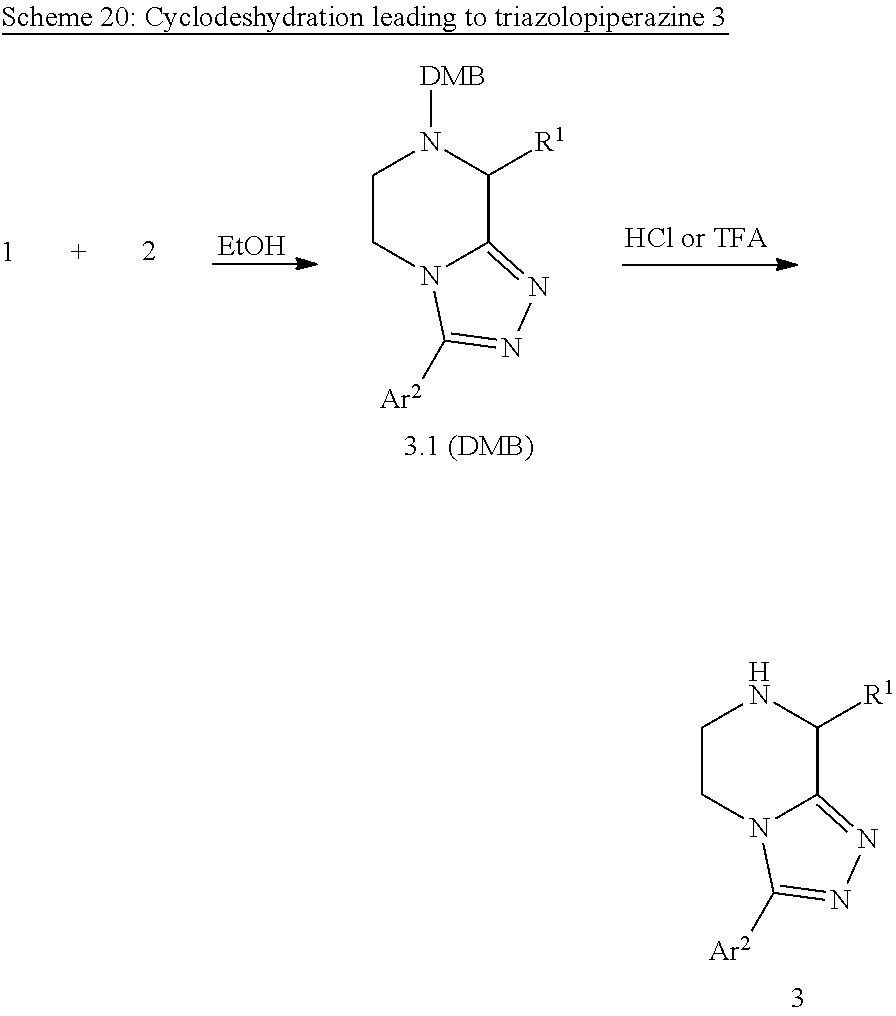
C1CN2C(=NN=C2[Ar2])C([R1])N1.[EtOH].C1CN2C(=NN=C2[Ar2])C([R1])N1[DMB]
